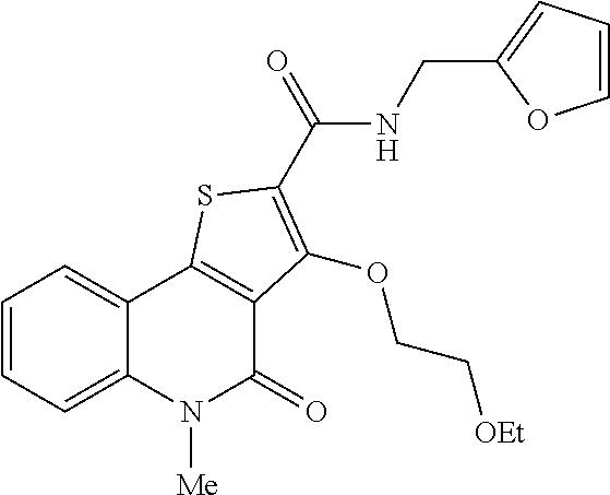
C1=CC=C2C(=C1)C1=C(C(=O)N2[Me])C(OCC[OEt])=C(C(=O)NCC2=CC=CO2)S1
